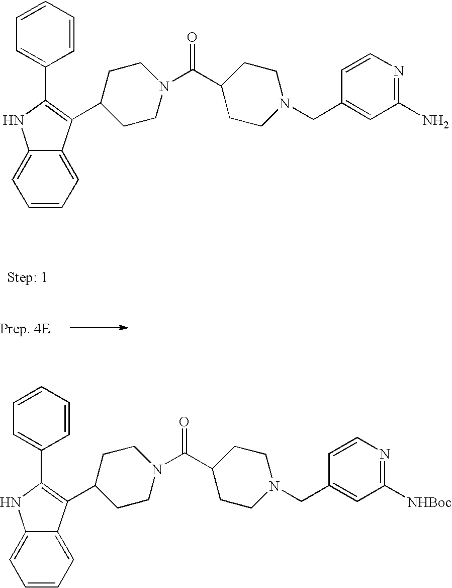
C1=CC=C2C(=C1)NC(C1=CC=CC=C1)=C2C1CCN(C(C2CCN(CC3=CC(N)=NC=C3)CC2)=O)CC1.C1=CC=C2C(=C1)NC(C1=CC=CC=C1)=C2C1CCN(C(C2CCN(CC3=CC([NHBoc])=NC=C3)CC2)=O)CC1
